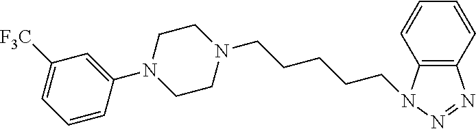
N1(C2=CC([F3C])=CC=C2)CCN(CCCCCN2C3=C(N=N2)C=CC=C3)CC1
